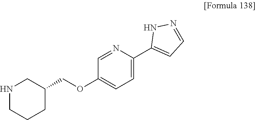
C1=NC(C2=CC=NN2)=CC=C1OCC1CNCCC1
